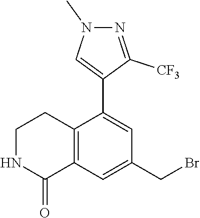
N1C(=O)C2=C(CC1)C(C1=CN(C)N=C1[CF3])=CC(CBr)=C2
